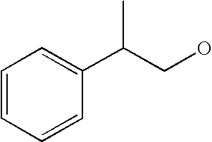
C1=CC=CC(C(CO)C)=C1
